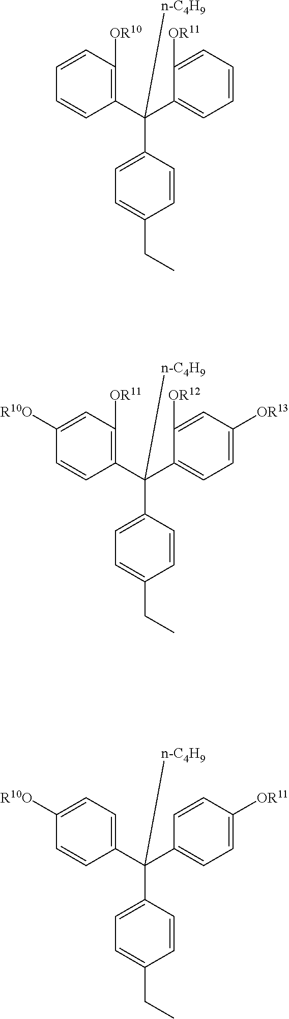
C1(C(C2=CC=CC=C2[OR11])(C2=CC=C(CC)C=C2)[n-C4H9])=C([OR10])C=CC=C1.C1(C(C2=CC=C([OR13])C=C2[OR12])(C2=CC=C(CC)C=C2)[n-C4H9])=C([OR11])C=C([R10O])C=C1.C1(C(C2=CC=C([OR11])C=C2)(C2=CC=C(CC)C=C2)[n-C4H9])=CC=C([R10O])C=C1
